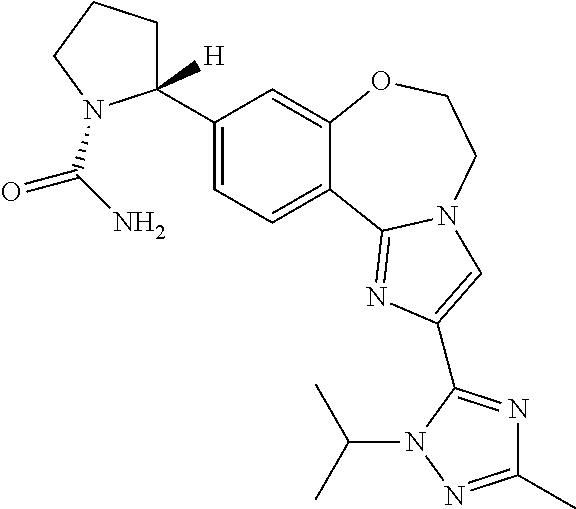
C1(C2([H])CCCN2C(N)=O)=CC=C2C(=C1)OCCN1C2=NC(C2=NC(C)=NN2C(C)C)=C1
